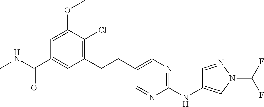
C1=C(OC)C(Cl)=C(CCC2=CN=C(NC3=CN(C(F)F)N=C3)N=C2)C=C1C(NC)=O
